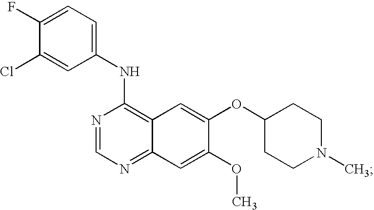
N1=CN=C2C(=C1NC1=CC=C(F)C(Cl)=C1)C=C(OC1CCN(C)CC1)C(OC)=C2
